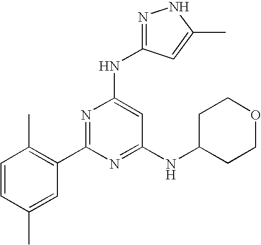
N1=C(C2=C(C)C=CC(C)=C2)N=C(NC2CCOCC2)C=C1NC1=NNC(C)=C1
